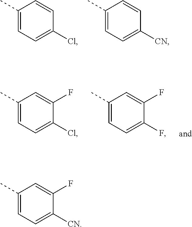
C1(C)=CC=C(Cl)C=C1.C1(C)=CC=C([CN])C=C1.C1(C)=CC=C(Cl)C(F)=C1.C1(C)=CC=C(F)C(F)=C1.C1(C)=CC=C([CN])C(F)=C1
